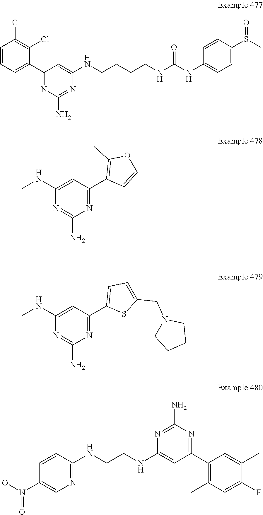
C1=CC=C(C2=NC(N)=NC(NCCCCNC(NC3=CC=C(S(C)=O)C=C3)=O)=C2)C(Cl)=C1Cl.N1=C(C2=C(C)OC=C2)C=C(NC)N=C1N.N1=C(C2=CC=C(CN3CCCC3)S2)C=C(NC)N=C1N.N1=C(NCCNC2=CC(C3=C(C)C=C(F)C(C)=C3)=NC(N)=N2)C=CC(N([-O])=O)=C1
